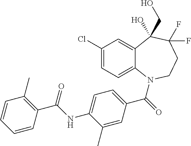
C12=CC(Cl)=CC=C1N(C(=O)C1=CC=C(NC(C3=C(C)C=CC=C3)=O)C(C)=C1)CCC(F)(F)C2(CO)O
